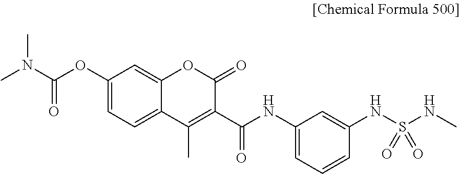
C1(OC(=O)N(C)C)=CC=C2C(=C1)OC(=O)C(C(=O)NC1=CC=CC(NS(NC)(=O)=O)=C1)=C2C
